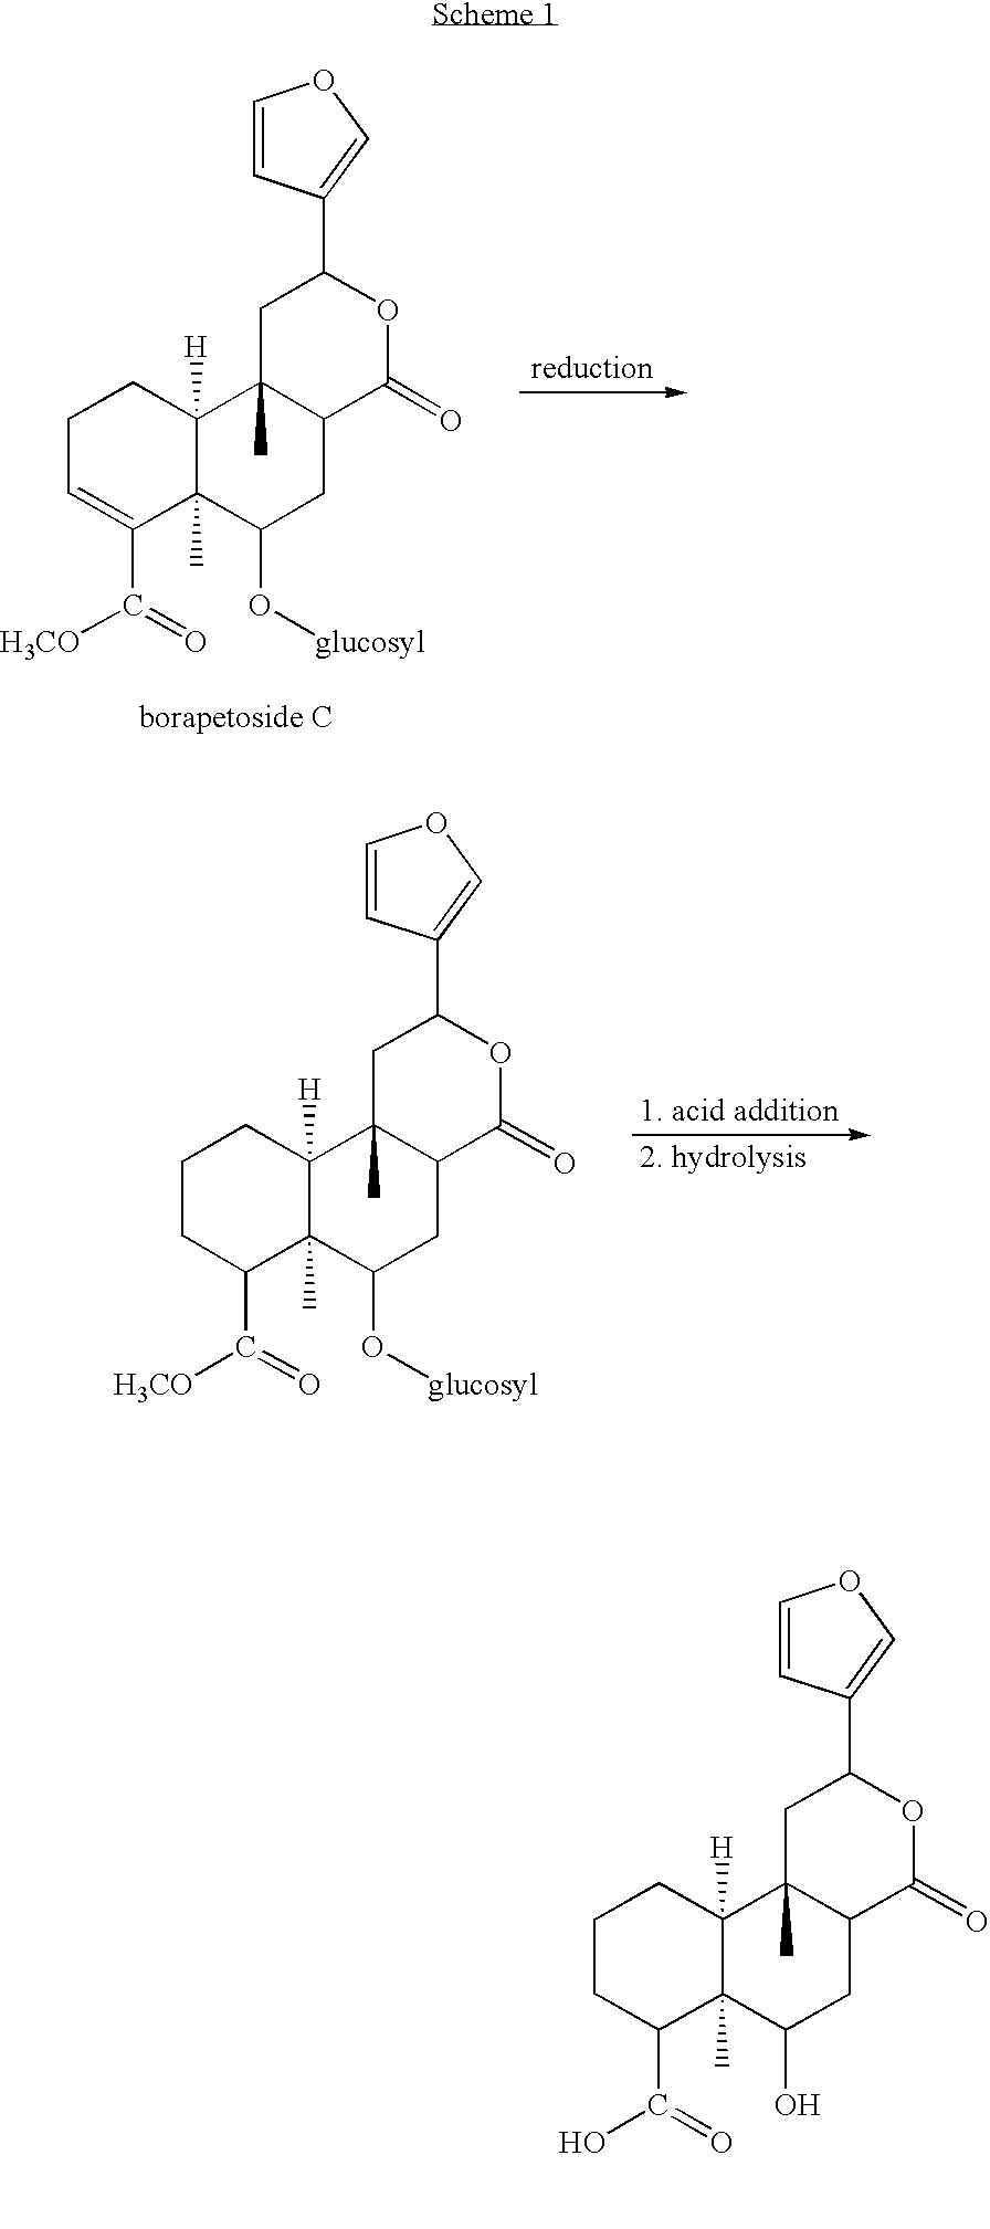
C1C=C(C([H3CO])=O)C2(C)C([H])(C1)C1(C)C(CC2O[glucosyl])C(=O)OC(C2=COC=C2)C1.C1CC(C([H3CO])=O)C2(C)C([H])(C1)C1(C)C(CC2O[glucosyl])C(=O)OC(C2=COC=C2)C1.C1CC(C(O)=O)C2(C)C([H])(C1)C1(C)C(CC2O)C(=O)OC(C2=COC=C2)C1
